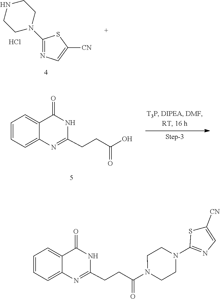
C1=C([CN])SC(N2CCNCC2)=N1.Cl.C1(CCC(=O)O)=NC2=CC=CC=C2C(=O)N1.C1(CCC(=O)N2CCN(C3=NC=C([CN])S3)CC2)=NC2=CC=CC=C2C(=O)N1
